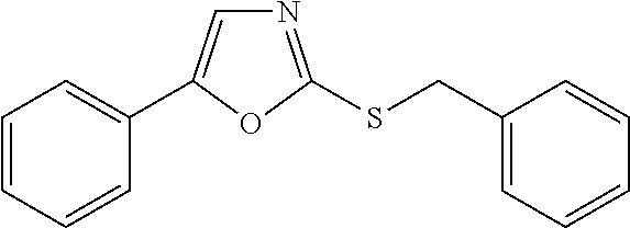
C1=CC=CC=C1C1=CN=C(SCC2=CC=CC=C2)O1
